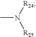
N(C)([R24])[R25]
